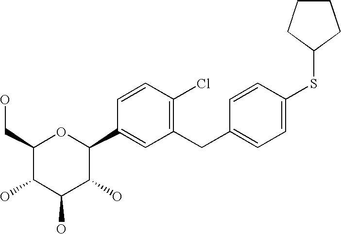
C1(CC2=CC=C(SC3CCCC3)C=C2)=C(Cl)C=CC(C2OC(CO)C(O)C(O)C2O)=C1
